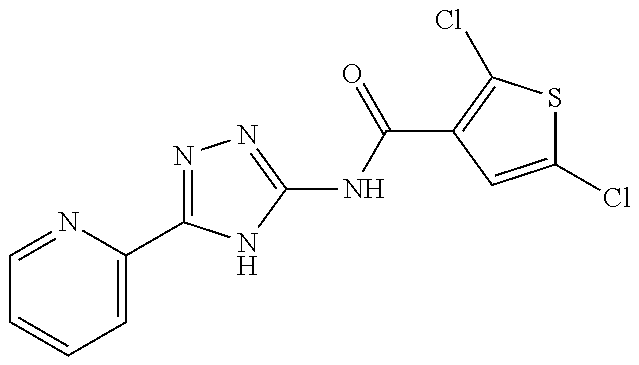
N1=C(C2=CC=CC=N2)NC(NC(C2=C(Cl)SC(Cl)=C2)=O)=N1
